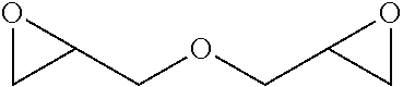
C1(COCC2CO2)OC1
